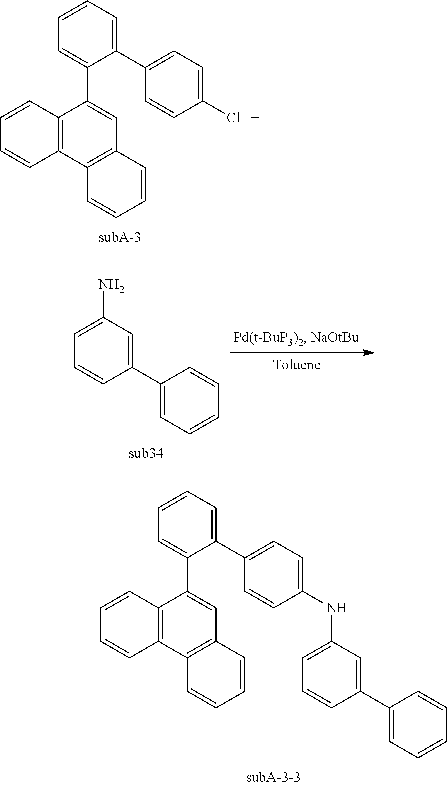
C12=C(C3=C(C=C1C1=CC=CC=C1C1=CC=C(Cl)C=C1)C=CC=C3)C=CC=C2.C1(C2=CC=CC=C2)=CC(N)=CC=C1.C12=C(C3=C(C=C1C1=CC=CC=C1C1=CC=C(NC4=CC=CC(C5=CC=CC=C5)=C4)C=C1)C=CC=C3)C=CC=C2
